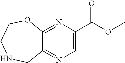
C12=NC(C(OC)=O)=CN=C1CNCCO2
